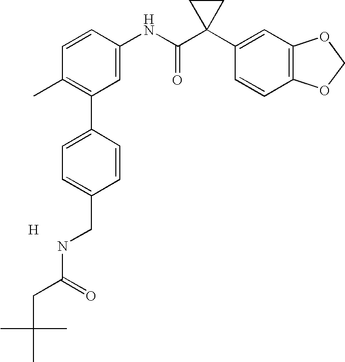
C1=CC(NC(C2(C3=CC4=C(C=C3)OCO4)CC2)=O)=CC(C2=CC=C(CNC(CC(C)(C)C)=O)C=C2)=C1C.[H]
